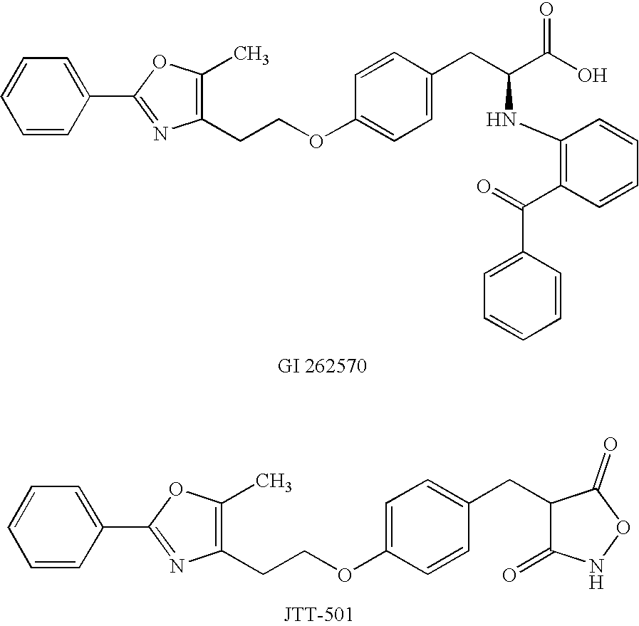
C1(CCOC2=CC=C(CC(C(O)=O)NC3=C(C(C4=CC=CC=C4)=O)C=CC=C3)C=C2)=C(C)OC(C2=CC=CC=C2)=N1.C1(CCOC2=CC=C(CC3C(=O)NOC3=O)C=C2)=C(C)OC(C2=CC=CC=C2)=N1
